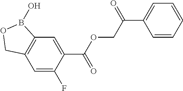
C12=C(C=C(F)C(C(OCC(C3=CC=CC=C3)=O)=O)=C1)COB2O
